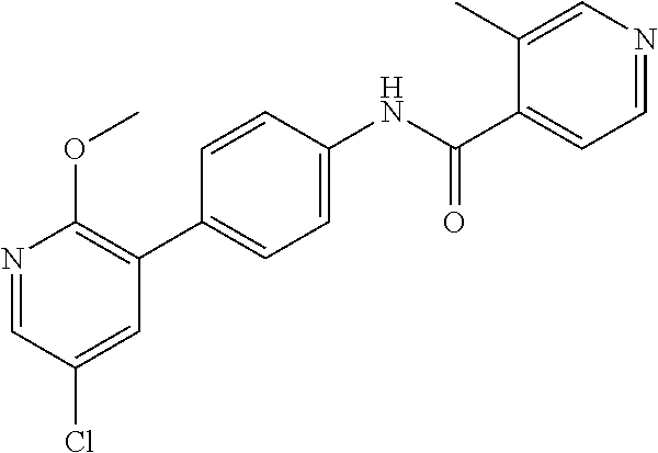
N1=CC(Cl)=CC(C2=CC=C(NC(C3=CC=NC=C3C)=O)C=C2)=C1OC
